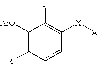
C1([ArO])=C([R1])C=CC([X][A])=C1F
